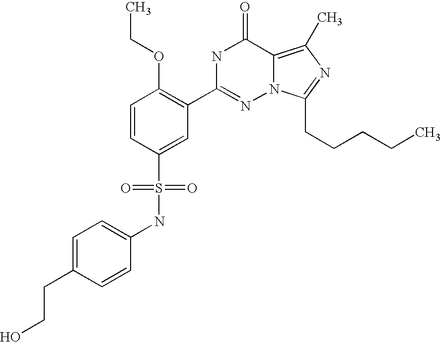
C1=CC(S(NC2=CC=C(CCO)C=C2)(=O)=O)=CC(C2=NN3C(=C(C)N=C3CCCCC)C(=O)N2)=C1OCC
